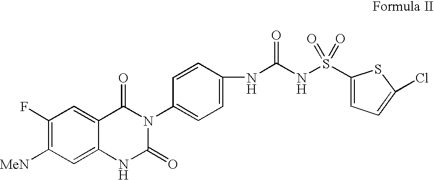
C1(F)=C([MeN])C=C2C(=C1)C(=O)N(C1=CC=C(NC(NS(C3=CC=C(Cl)S3)(=O)=O)=O)C=C1)C(=O)N2
